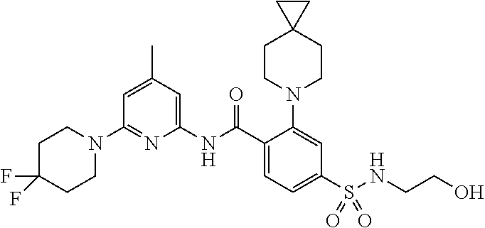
C1(N2CCC(F)(F)CC2)=NC(NC(C2=CC=C(S(NCCO)(=O)=O)C=C2N2CCC3(CC2)CC3)=O)=CC(C)=C1
